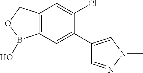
C12=C(COB1O)C=C(Cl)C(C1=CN(C)N=C1)=C2
